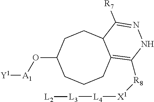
O(C1CCCC2=C([R8][X1][L4][L3][L2])NN=C([R7])C2CC1)[A1][Y1]
